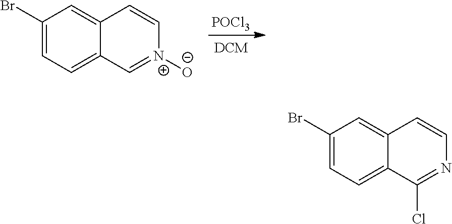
[POCl3].C12=CC(Br)=CC=C1C=[N+]([O-])C=C2.C12=CC(Br)=CC=C1C(Cl)=NC=C2
